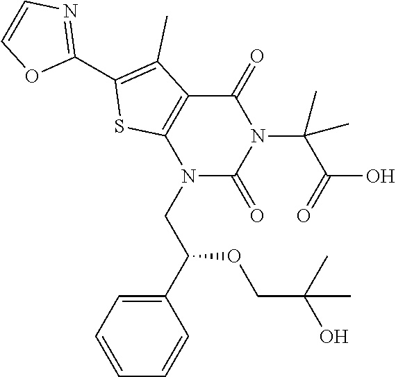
N1(CC(C2=CC=CC=C2)OCC(O)(C)C)C(=O)N(C(C(=O)O)(C)C)C(=O)C2=C1SC(C1=NC=CO1)=C2C
